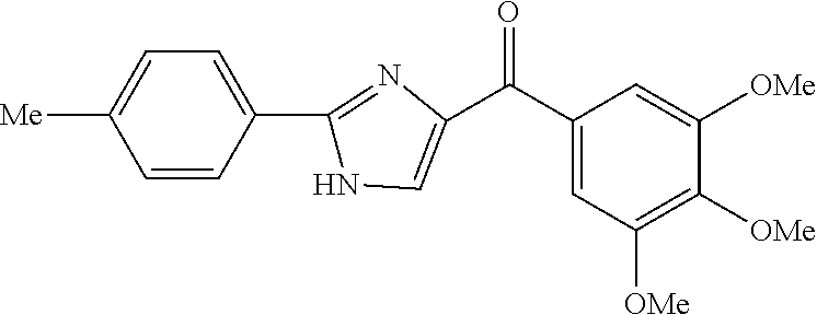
C1=CC(C2=NC(C(C3=CC([OMe])=C([OMe])C([OMe])=C3)=O)=CN2)=CC=C1[Me]
